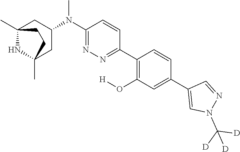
C12(C)NC(C)(CC(N(C3=NN=C(C4=C(O[H])C=C(C5=CN(C([D])([D])[D])N=C5)C=C4)C=C3)C)C1)CC2
